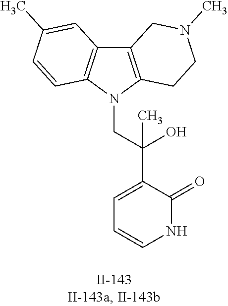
C12=C(N(CC(C3=CC=CNC3=O)(O)C)C3=C1C=C(C)C=C3)CCN(C)C2
